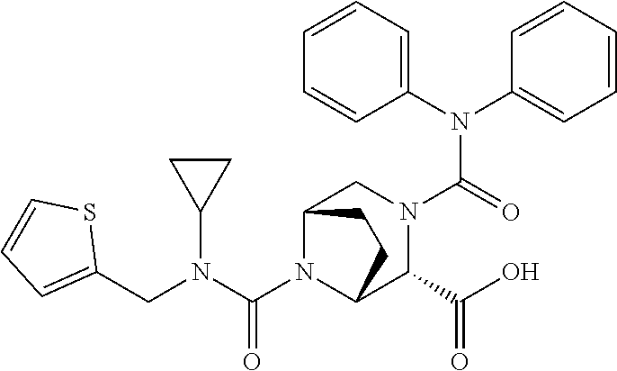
C(N1C2C(C(O)=O)N(C(N(C3=CC=CC=C3)C3=CC=CC=C3)=O)CC1CC2)(N(CC1=CC=CS1)C1CC1)=O
